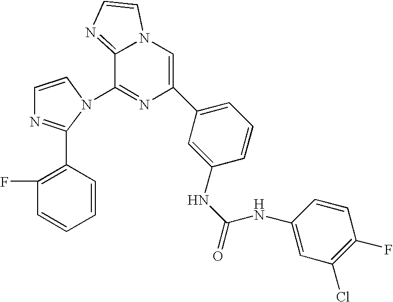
C1=CN(C2=NC(C3=CC=CC(NC(=O)NC4=CC(Cl)=C(F)C=C4)=C3)=CN3C2=NC=C3)C(C2=C(F)C=CC=C2)=N1
